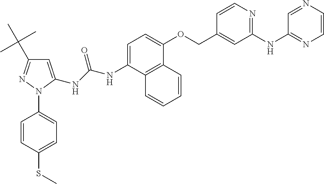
C1=C(NC(NC2=CC=C(OCC3=CC(NC4=NC=CN=C4)=NC=C3)C3=C2C=CC=C3)=O)N(C2=CC=C(SC)C=C2)N=C1C(C)(C)C
